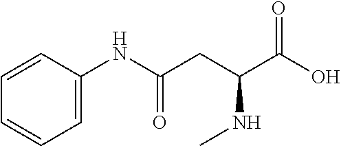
C1=CC(NC(=O)CC(C(=O)O)NC)=CC=C1
